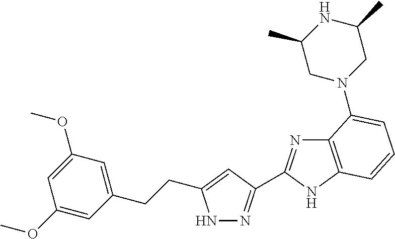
N1N=C(C2=NC3=C(N2)C=CC=C3N2CC(C)NC(C)C2)C=C1CCC1=CC(OC)=CC(OC)=C1
